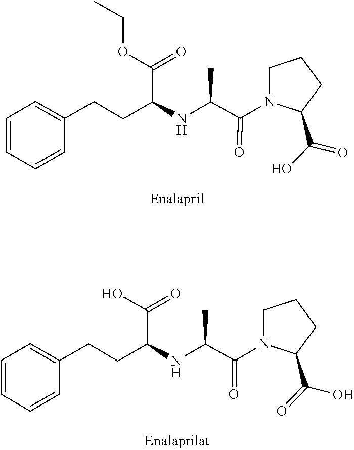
O=C(C(NC(CCC1=CC=CC=C1)C(OCC)=O)C)N1C(C(O)=O)CCC1.O=C(C(NC(CCC1=CC=CC=C1)C(O)=O)C)N1C(C(=O)O)CCC1
